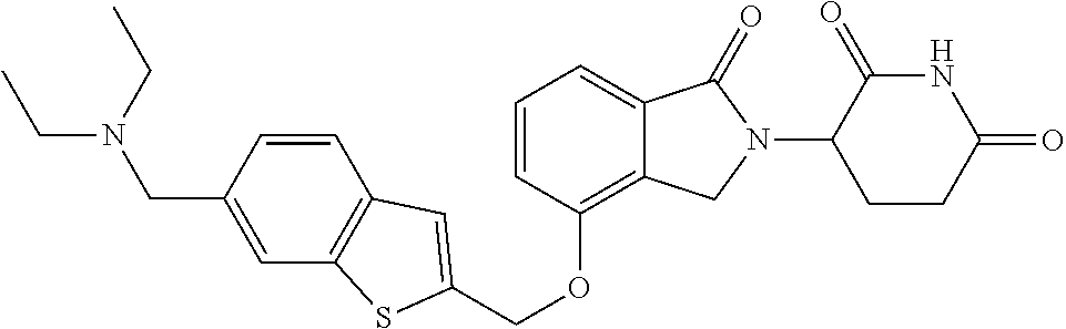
O(C1=C2C(=CC=C1)C(=O)N(C1C(=O)NC(=O)CC1)C2)CC1=CC2=C(C=C(CN(CC)CC)C=C2)S1
